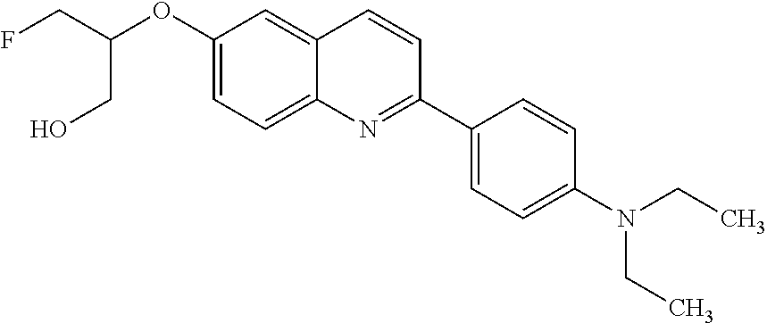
C1(OC(CF)CO)=CC=C2C(=C1)C=CC(C1=CC=C(N(CC)CC)C=C1)=N2
